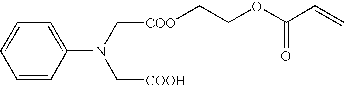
C1=CC(N(C[COO]CCOC(C=C)=O)C[COOH])=CC=C1
